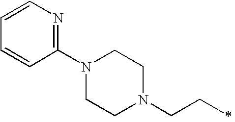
N1(C2=NC=CC=C2)CCN(CCC)CC1
